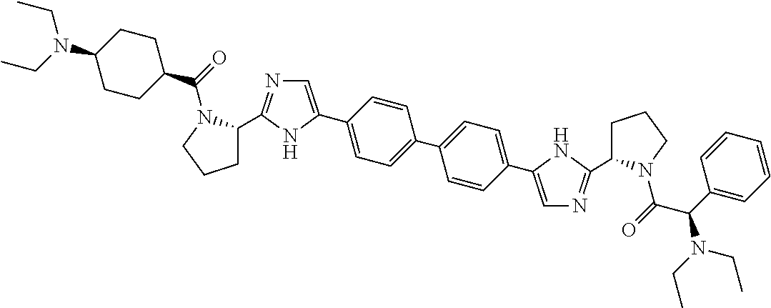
C1(C2=CN=C(C3CCCN3C(=O)C3CCC(N(CC)CC)CC3)N2)=CC=C(C2=CC=C(C3=CN=C(C4CCCN4C(C(C4=CC=CC=C4)N(CC)CC)=O)N3)C=C2)C=C1
